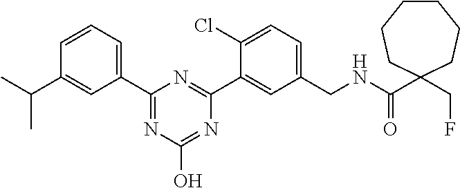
C1(CNC(C2(CF)CCCCCC2)=O)=CC=C(Cl)C(C2=NC(C3=CC=CC(C(C)C)=C3)=NC(O)=N2)=C1
